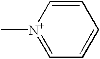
C[N+]1=CC=CC=C1
